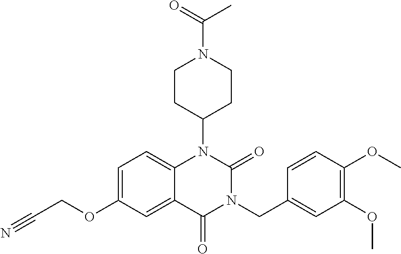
C1=C(OCC#N)C=C2C(=C1)N(C1CCN(C(=O)C)CC1)C(=O)N(CC1=CC(OC)=C(OC)C=C1)C2=O
